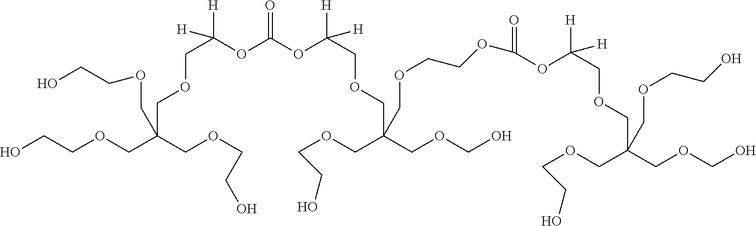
OCCOCC(COCCO)(COCCO)COCC([H])([H])OC(OC(COCC(COCO)(COCCO)COCCOC(OC(COCC(COCO)(COCCO)COCCO)([H])[H])=O)([H])[H])=O
